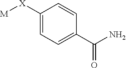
C1=C([X][M])C=CC(C(N)=O)=C1
